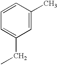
C1=C(C)C=CC=C1CC
